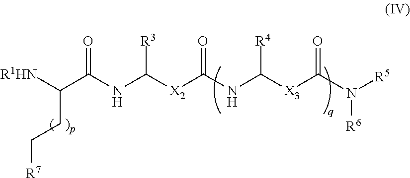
[R1HN]C(C(NC([X2]C(NC([X3]C(=O)N([R5])[R6])[R4])=O)[R3])=O)CC[R7]
